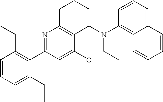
C1=CC=C(CC)C(C2=NC3=C(C(OC)=C2)C(N(CC)C2=C4C=CC=CC4=CC=C2)CCC3)=C1CC
